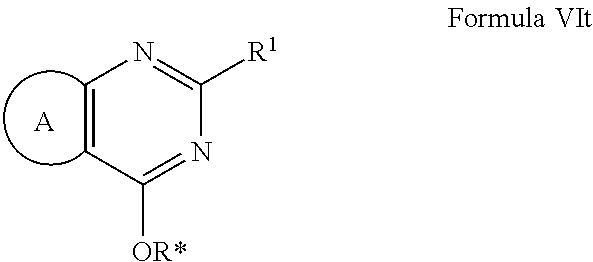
C1=CC([OR*])=NC([R1])=N1.[A]
